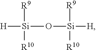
O([Si]([H])([R9])[R10])[Si]([H])([R9])[R10]
